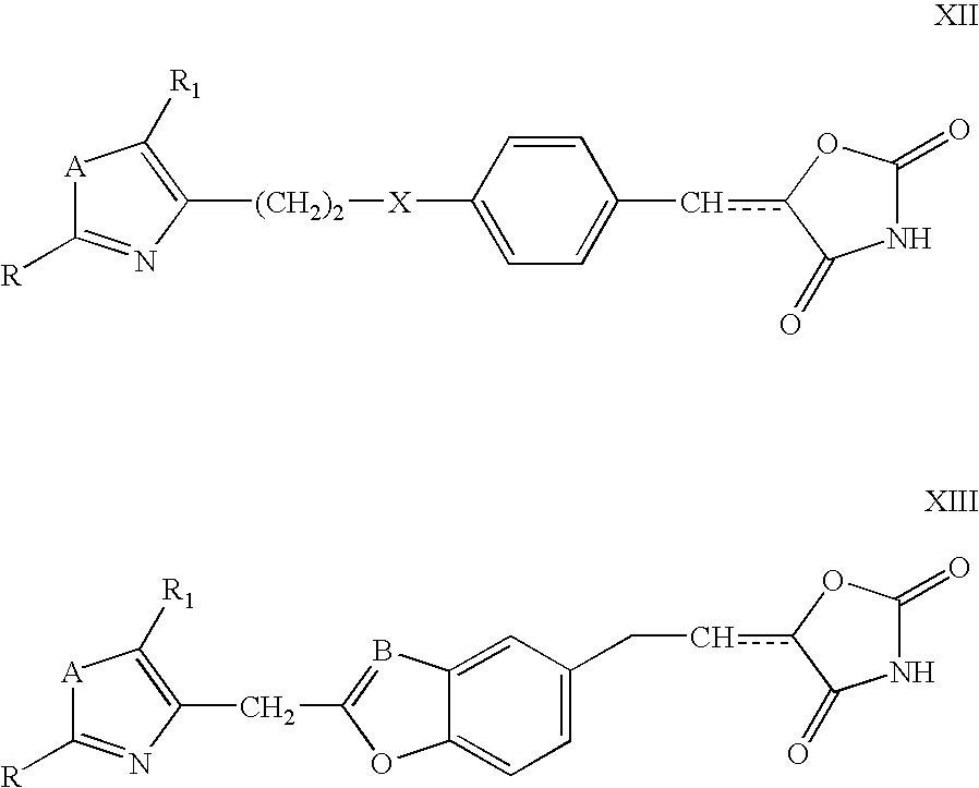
[A]1C([R])=NC([(CH2)2][X]C2=CC=C(cc3C(=O)NC(=O)O3)C=C2)=C1[R1].[A]1C([R])=NC(CC2=BC3=CC(Ccc4C(=O)NC(=O)O4)=CC=C3O2)=C1[R1]
